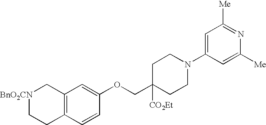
[BnO2CN]1CCC2=C(C1)C=C(OCC1([CO2Et])CCN(C3=CC([Me])=NC([Me])=C3)CC1)C=C2
